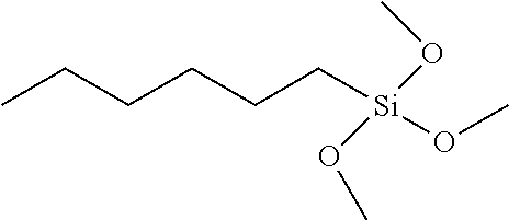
CCCCCC[Si](OC)(OC)OC
